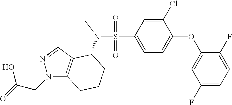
O=S(=O)(C1=CC=C(OC2=CC(F)=CC=C2F)C(Cl)=C1)N(C1C2=C(N(CC(=O)O)N=C2)CCC1)C
